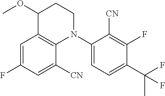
C1=C(F)C=C([CN])C2=C1C(OC)CCN2C1=CC=C(C(F)(C)F)C(F)=C1[CN]
